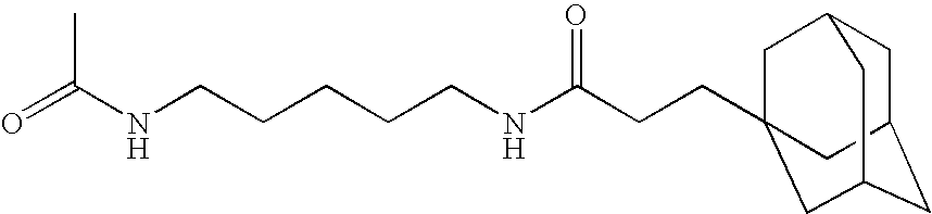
O=C(NCCCCCNC(CCC12CC3CC(CC(C1)C3)C2)=O)C
